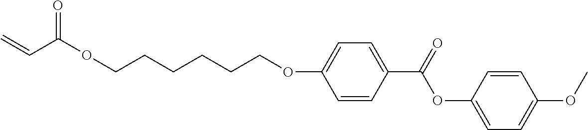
C(CCCCCOC1=CC=C(C(=O)OC2=CC=C(OC)C=C2)C=C1)OC(C=C)=O
